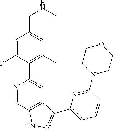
N1=CC2=C(C=C1C1=C(C)C=C(CNC)C=C1F)C(C1=CC=CC(N3CCOCC3)=N1)=NN2
